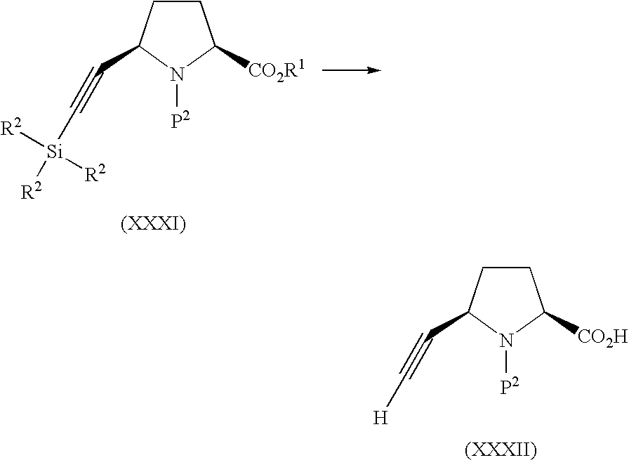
C1CC(C#C[H])N([P2])C1[CO2H].C1CC(C#C[Si]([R2])([R2])[R2])N([P2])C1[CO2R1]
